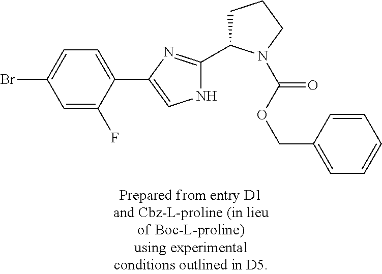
C1=C(F)C(C2=CNC(C3CCCN3C(=O)OCC3=CC=CC=C3)=N2)=CC=C1Br
